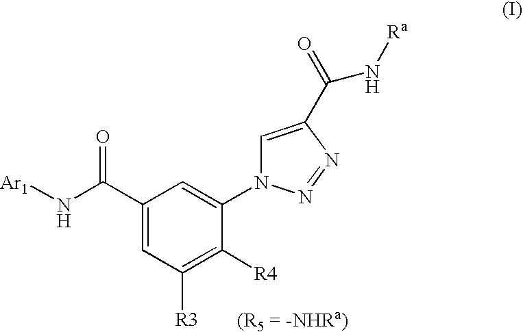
N(C(C1=CC([R3])=C([R4])C(N2C=C(C(=O)N[Ra])N=N2)=C1)=O)[Ar1]
